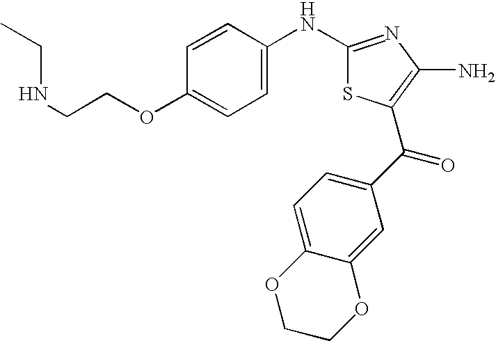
C1(NC2=CC=C(OCCNCC)C=C2)=NC(N)=C(C(C2=CC=C3C(=C2)OCCO3)=O)S1
